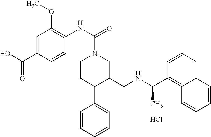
C1(C(NCC2CN(C(NC3=C(OC)C=C(C(O)=O)C=C3)=O)CCC2C2=CC=CC=C2)C)=C2C(=CC=C1)C=CC=C2.Cl
